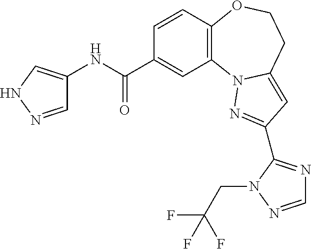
C1=CC2=C(C=C1C(=O)NC1=CNN=C1)N1C(=CC(C3=NC=NN3CC(F)(F)F)=N1)CCO2
